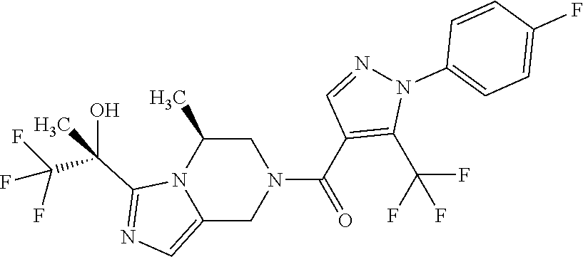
C1C(C)N2C(=CN=C2C(C(F)(F)F)(O)C)CN1C(C1=C(C(F)(F)F)N(C2=CC=C(F)C=C2)N=C1)=O
